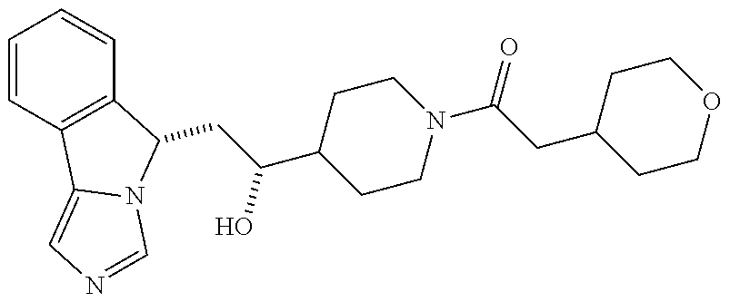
C(C(O)C1CCN(C(CC2CCOCC2)=O)CC1)C1C2=C(C=CC=C2)C2=CN=CN21
